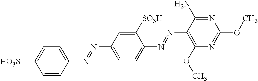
C1(N=NC2=CC=C(N=NC3=C(OC)N=C(OC)N=C3N)C([SO3H])=C2)=CC=C([HO3S])C=C1
